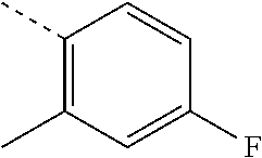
C1(C)=C(C)C=C(F)C=C1
